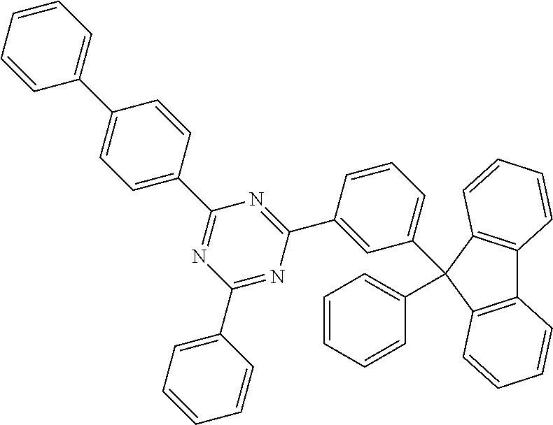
C1=CC=CC(C2(C3=CC=CC(C4=NC(C5=CC=C(C6=CC=CC=C6)C=C5)=NC(C5=CC=CC=C5)=N4)=C3)C3=C(C4=C2C=CC=C4)C=CC=C3)=C1
